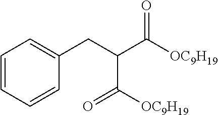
C1=CC=CC(CC(C([OC9H19])=O)C([OC9H19])=O)=C1
